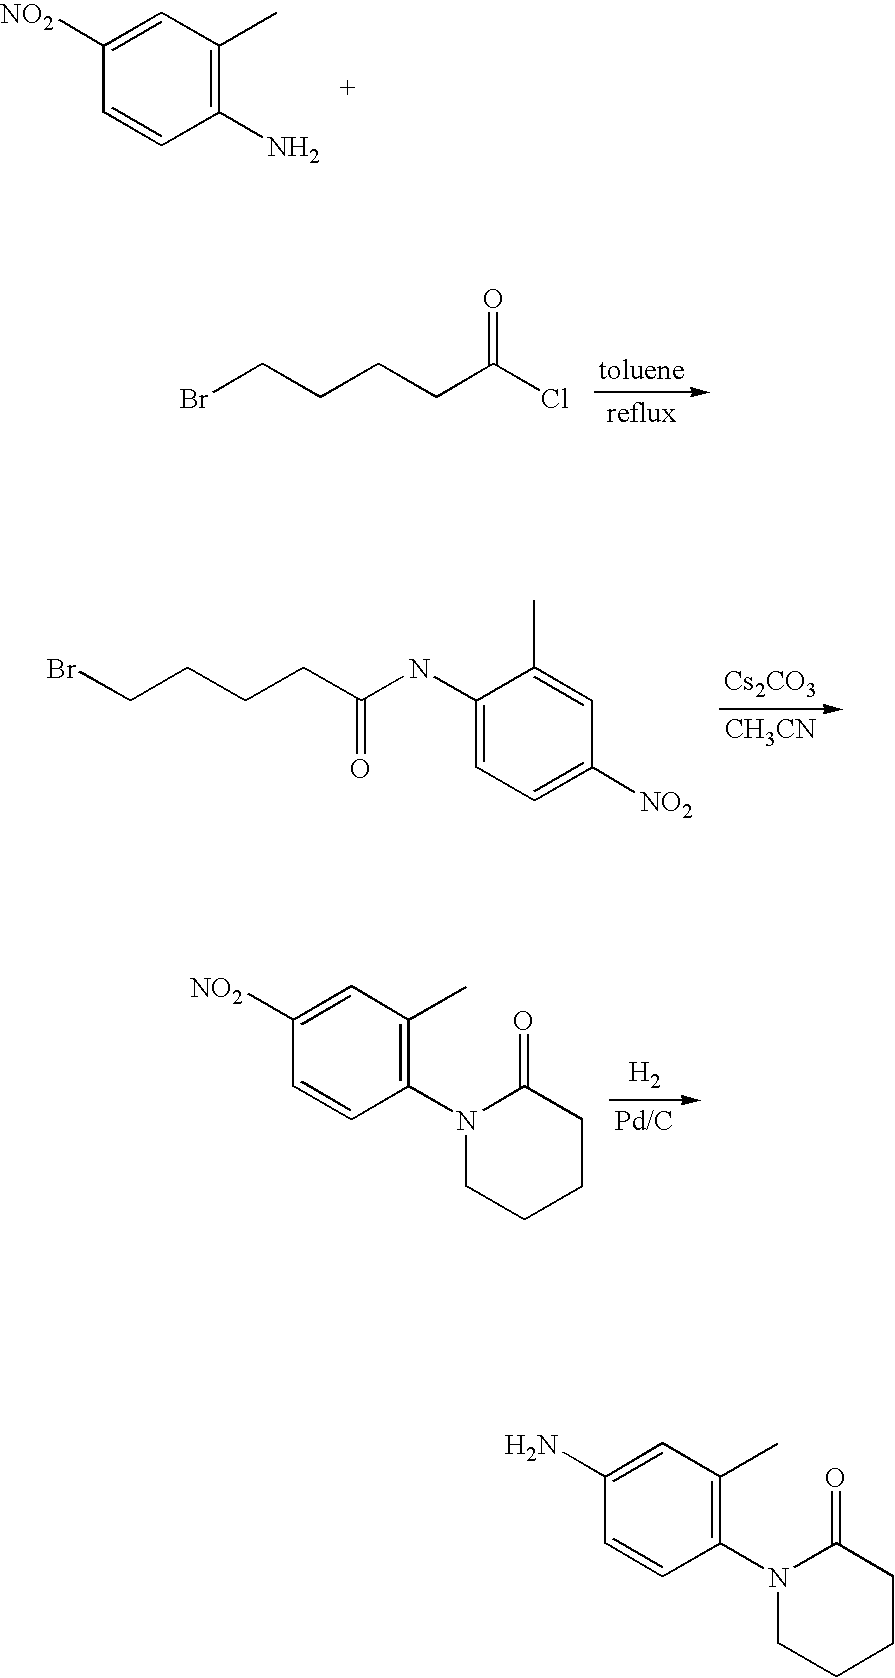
C1([NO2])=CC(C)=C(N)C=C1.BrCCCCC(Cl)=O.[Cs2CO3].[CH3CN].C1(NC(CCCCBr)=O)=CC=C([NO2])C=C1C.[H2].C1([NO2])=CC(C)=C(N2C(=O)CCCC2)C=C1.C1(N)=CC(C)=C(N2C(=O)CCCC2)C=C1
